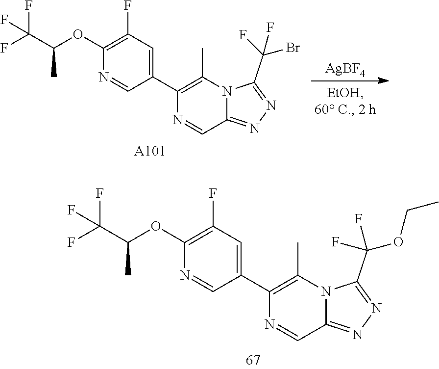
C1(OC(C(F)(F)F)C)=C(F)C=C(C2=C(C)N3C(=NN=C3C(F)(F)OCC)C=N2)C=N1.C1(OC(C(F)(F)F)C)=C(F)C=C(C2=C(C)N3C(=NN=C3C(F)(F)Br)C=N2)C=N1.[A101].[AgBF4]
